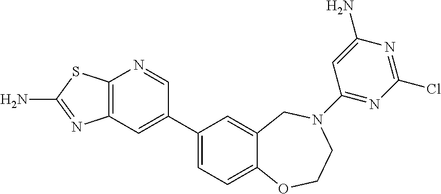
C12=C(C=C(C3=CC=C4C(=C3)CN(C3=NC(Cl)=NC(N)=C3)CCO4)C=N1)N=C(N)S2
